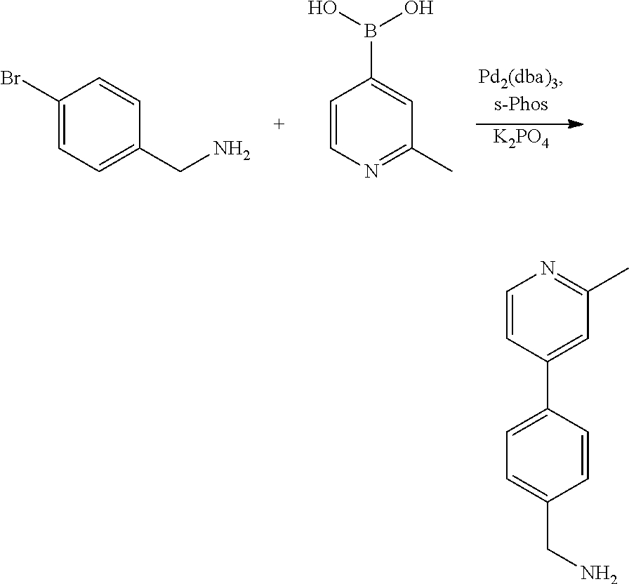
[K2PO4].C1(Br)=CC=C(CN)C=C1.C1=CN=C(C)C=C1B(O)O.C1=CC(C2=CC=C(CN)C=C2)=CC(C)=N1
